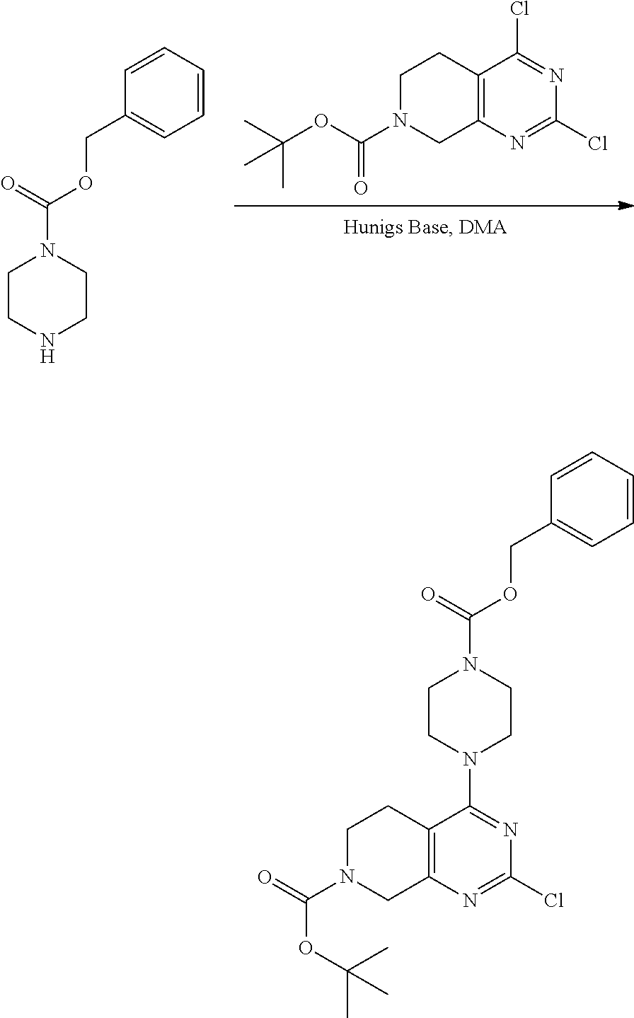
C12=C(N=C(Cl)N=C1Cl)CN(C(=O)OC(C)(C)C)CC2.C1CNCCN1C(OCC1=CC=CC=C1)=O.C12=C(N=C(Cl)N=C1N1CCN(C(OCC3=CC=CC=C3)=O)CC1)CN(C(=O)OC(C)(C)C)CC2
